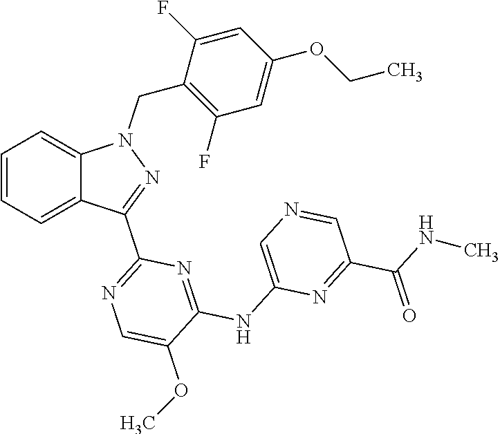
C1=CC=C2C(=C1)C(C1=NC=C(OC)C(NC3=CN=CC(C(NC)=O)=N3)=N1)=NN2CC1=C(F)C=C(OCC)C=C1F
